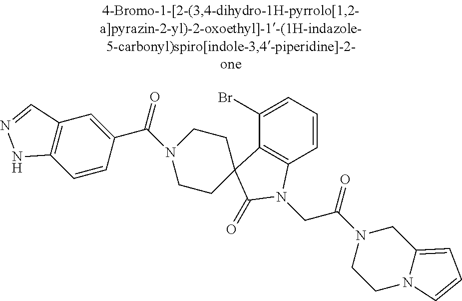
C1(Br)=CC=CC2=C1C1(C(=O)N2CC(=O)N2CCN3C(=CC=C3)C2)CCN(C(=O)C2=CC3=C(C=C2)NN=C3)CC1
